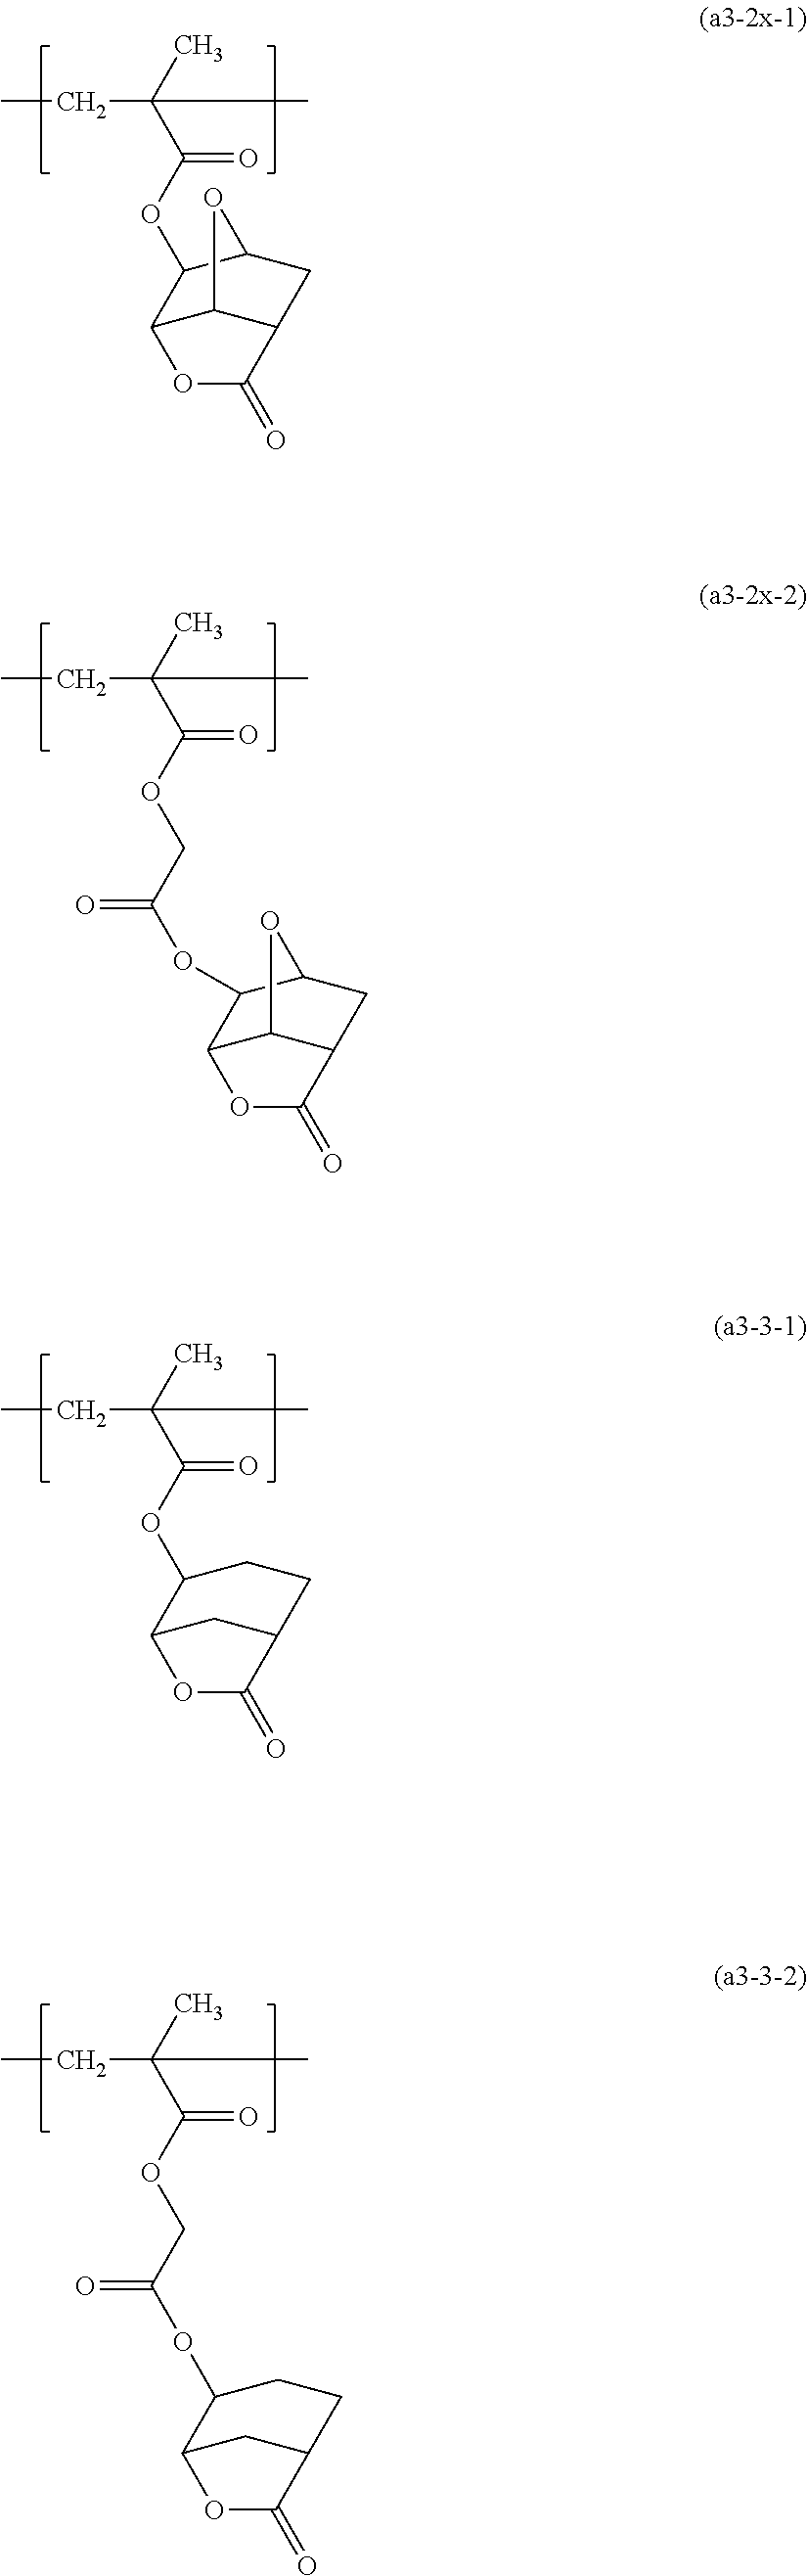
CCC(C)(C(OC1C2C3C(CC1O3)C(=O)O2)=O)C.CCC(C)(C(OCC(OC1C2C3C(CC1O3)C(=O)O2)=O)=O)C.CCC(C)(C(OC1C2CC(CC1)C(=O)O2)=O)C.CCC(C)(C(OCC(OC1C2CC(CC1)C(=O)O2)=O)=O)C
